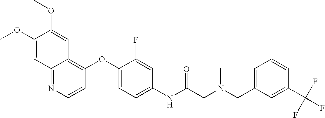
C1(OC)=CC2=NC=CC(OC3=CC=C(NC(CN(CC4=CC=CC(C(F)(F)F)=C4)C)=O)C=C3F)=C2C=C1OC
